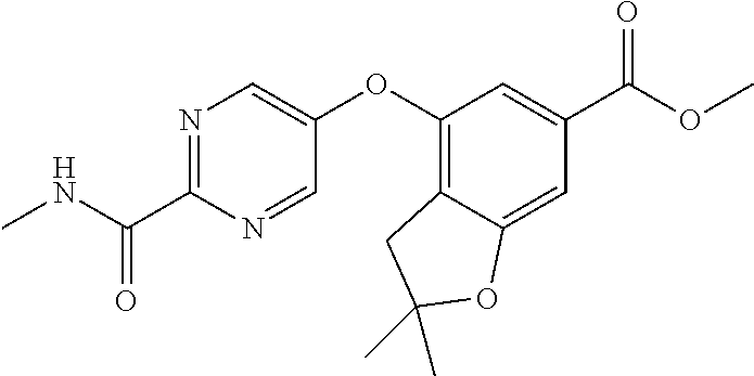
N1=C(C(NC)=O)N=CC(OC2=C3C(=CC(C(OC)=O)=C2)OC(C)(C)C3)=C1
